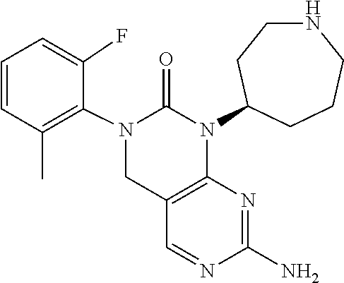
N1=CC2=C(N=C1N)N(C1CCNCCC1)C(=O)N(C1=C(C)C=CC=C1F)C2
